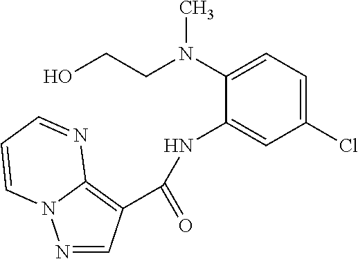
N1=CC(C(NC2=CC(Cl)=CC=C2N(CCO)C)=O)=C2N1C=CC=N2
